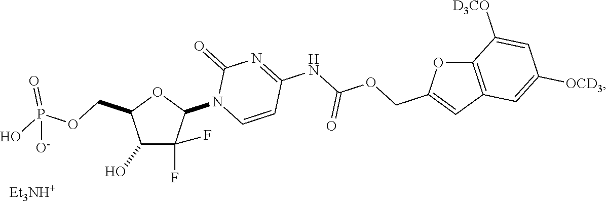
C1(O)C(F)(F)C(N2C=CC(NC(OCC3=CC4=C(O3)C([D3CO])=CC([OCD3])=C4)=O)=NC2=O)OC1COP(O)(=O)[O-].[Et3NH+]
